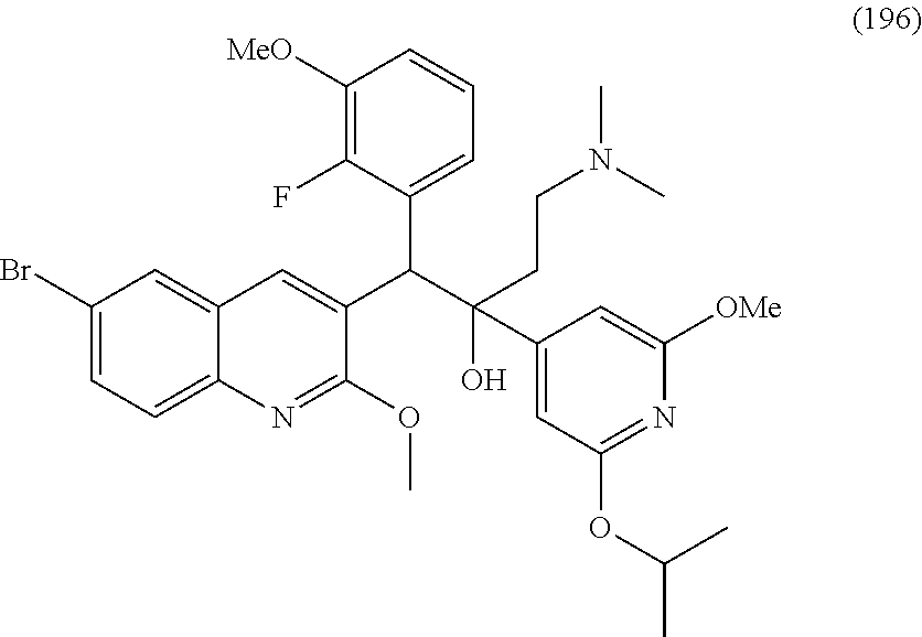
C1(Br)=CC=C2C(=C1)C=C(C(C(O)(C1=CC(OC(C)C)=NC([OMe])=C1)CCN(C)C)C1=CC=CC([MeO])=C1F)C(OC)=N2
